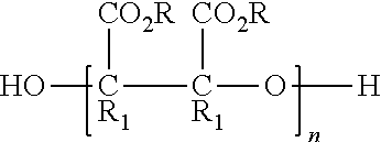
O[CR1]([CO2R])[CR1]([CO2R])O[H]
